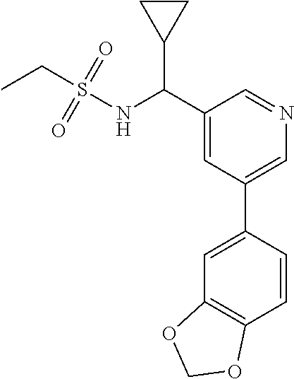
C1(C(NS(=O)(=O)CC)C2CC2)=CC(C2=CC3=C(C=C2)OCO3)=CN=C1
